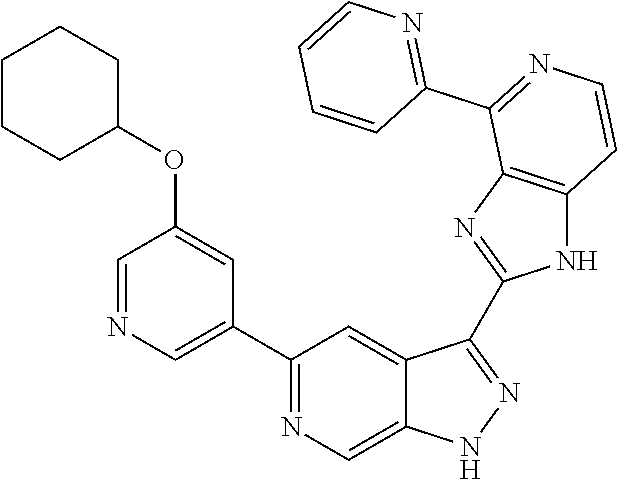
C1(C2=NC=C3C(=C2)C(C2=NC4=C(N2)C=CN=C4C2=NC=CC=C2)=NN3)=CN=CC(OC2CCCCC2)=C1
